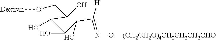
[Dextran]OCC(C(C(O)C(C([H])=NO[(CH2CH2O)4CH2CH2CH2CHO])O)O)O
